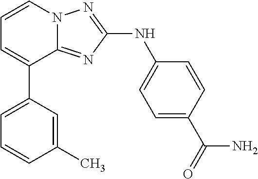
C1=CN2C(=NC(NC3=CC=C(C(=O)N)C=C3)=N2)C(C2=CC=CC(C)=C2)=C1
